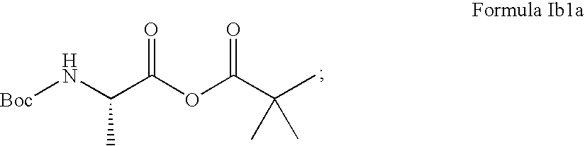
[Boc]NC(C(OC(C(C)(C)C)=O)=O)C
